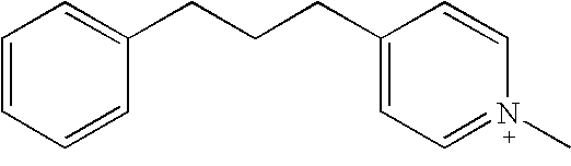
C1(CCCC2=CC=N(C)C=C2)=CC=CC=C1
